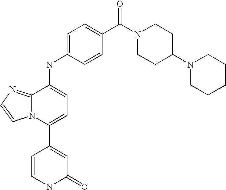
N12C(=NC=C1)C(NC1=CC=C(C(N3CCC(N4CCCCC4)CC3)=O)C=C1)=CC=C2C1=CC(=O)NC=C1
